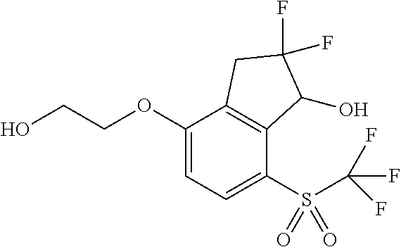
C1(OCCO)=CC=C(S(C(F)(F)F)(=O)=O)C2=C1CC(F)(F)C2O
